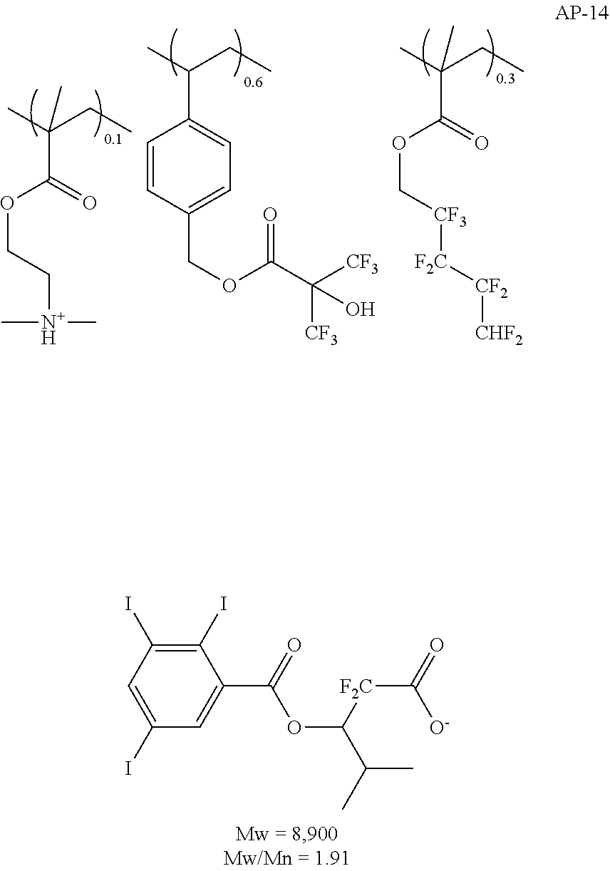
CC(CC)C1=CC=C(COC(C([CF3])([CF3])O)=O)C=C1.CC(CC)(C(OC[CF3][F2C][CF2][CHF2])=O)C.CC(CC)(C(OCC[N+H](C)C)=O)C.C1(I)=C(I)C=C(I)C=C1C(=O)OC(C(C)C)[F2C]C(=O)[O-]
